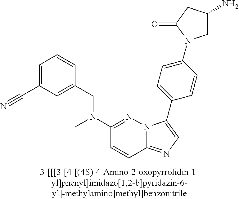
C1(CN(C2=NN3C(=NC=C3C3=CC=C(N4CC(N)CC4=O)C=C3)C=C2)C)=CC(C#N)=CC=C1
